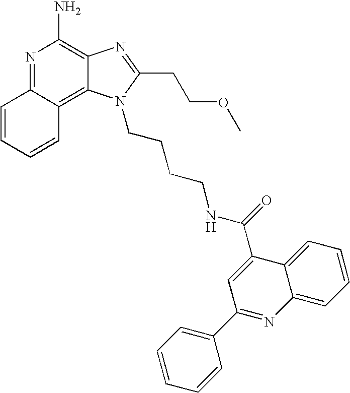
C1=CC=CC2=C3C(=C(N)N=C12)N=C(CCOC)N3CCCCNC(=O)C1=CC(C2=CC=CC=C2)=NC2=CC=CC=C12
